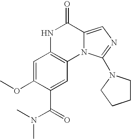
N1C2=C(N3C(=CN=C3N3CCCC3)C1=O)C=C(C(N(C)C)=O)C(OC)=C2
